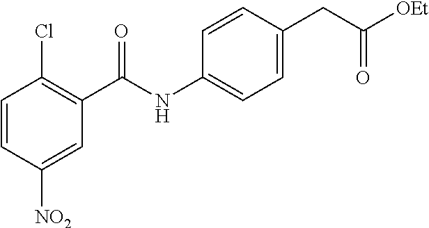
C1=CC([NO2])=CC(C(NC2=CC=C(CC([OEt])=O)C=C2)=O)=C1Cl
